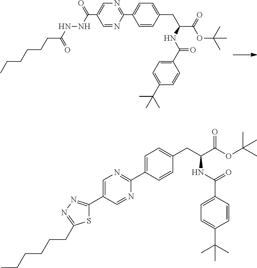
N1=C(C2=CC=C(CC(NC(=O)C3=CC=C(C(C)(C)C)C=C3)C(OC(C)(C)C)=O)C=C2)N=CC(C(=O)NNC(CCCCCC)=O)=C1.C1=C(C2=NC=C(C3=NN=C(CCCCCC)S3)C=N2)C=CC(CC(NC(=O)C2=CC=C(C(C)(C)C)C=C2)C(OC(C)(C)C)=O)=C1
